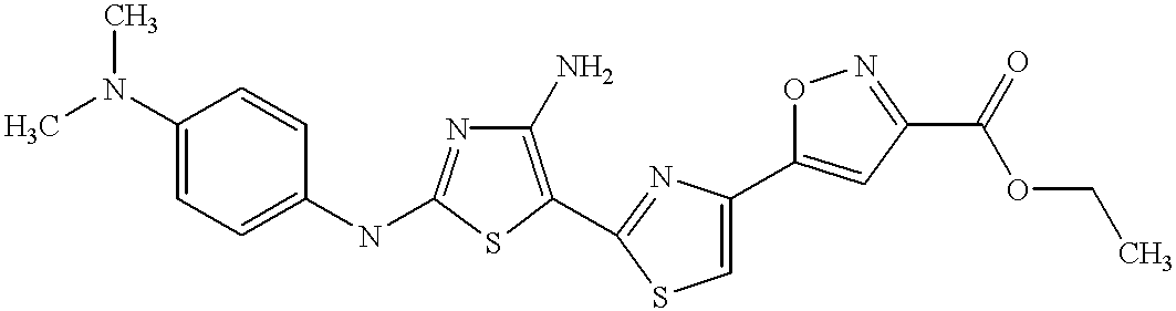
C1(N)=C(C2=NC(C3=CC(C(OCC)=O)=NO3)=CS2)SC(NC2=CC=C(N(C)C)C=C2)=N1
